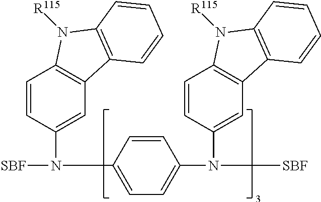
[SBF]N(C1=CC=C(N([SBF])C2=CC3=C(C=C2)N([R115])C2=C3C=CC=C2)C=C1)C1=CC2=C(C=C1)N([R115])C1=C2C=CC=C1
